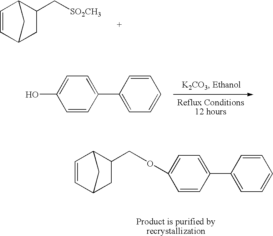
C1(O)=CC=C(C2=CC=CC=C2)C=C1.C1C(C[SO2CH3])C2C=CC1C2.O(C1=CC=C(C2=CC=CC=C2)C=C1)CC1CC2C=CC1C2
